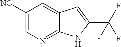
C1([NC])=CN=C2C(=C1)C=C(C(F)(F)F)N2
